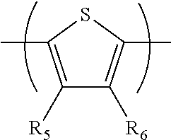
CC1=C([R5])C([R6])=C(C)S1
